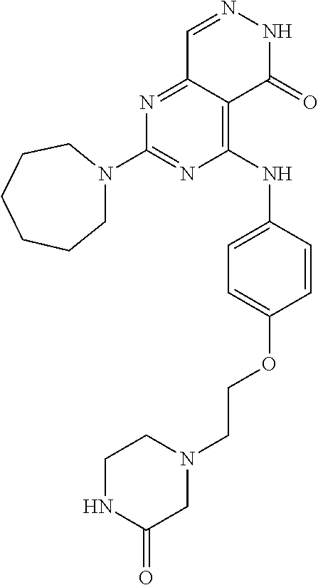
N1=C(N2CCCCCC2)N=C2C(=C1NC1=CC=C(OCCN3CCNC(=O)C3)C=C1)C(=O)NN=C2
